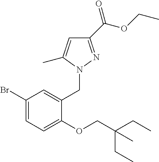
C1(C(OCC)=O)=NN(CC2=CC(Br)=CC=C2OCC(CC)(CC)C)C(C)=C1
